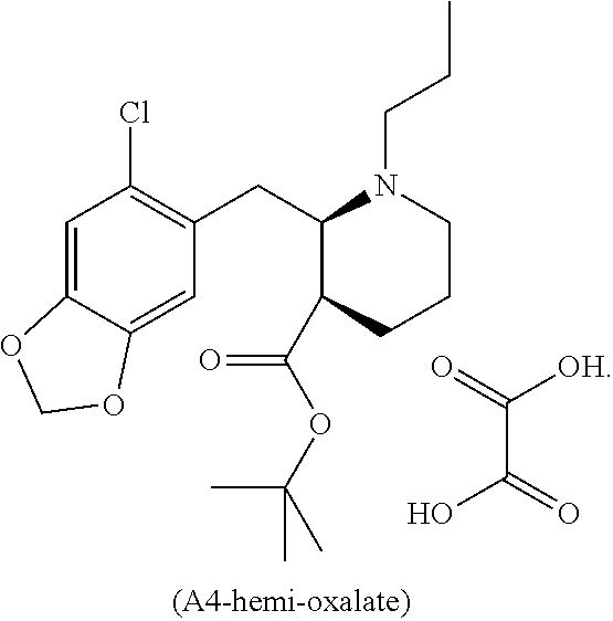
OC(C([OH])=O)=O.C1(C(OC(C)(C)C)=O)C(CC2=C(Cl)C=C3C(=C2)OCO3)N(CCC)CCC1
